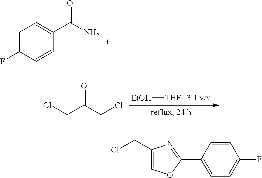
[EtOH][THF].O=C(CCl)CCl.C(Cl)C1=COC(C2=CC=C(F)C=C2)=N1.C1=C(F)C=CC(C(N)=O)=C1
